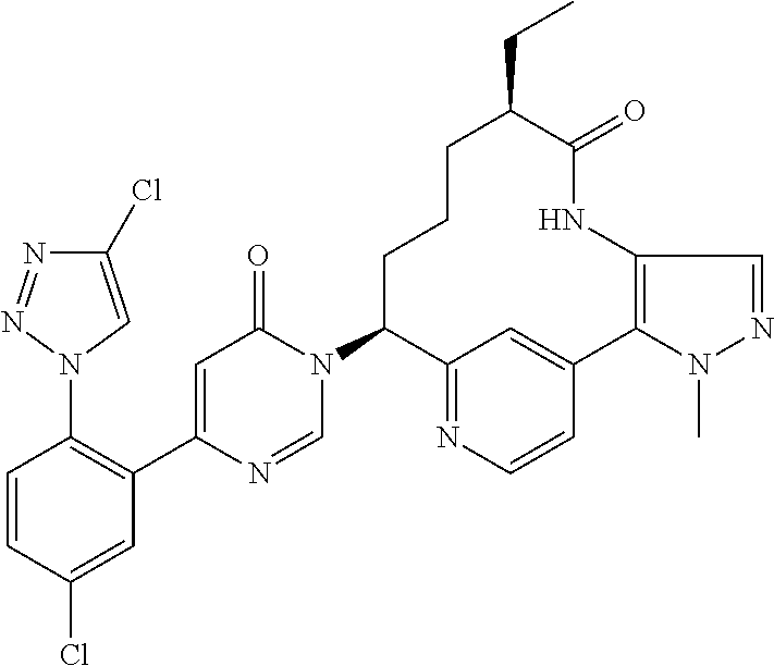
N1=NN(C2=C(C3=CC(=O)N(C4C5=NC=CC(=C5)C5=C(NC(=O)C(CC)CCC4)C=NN5C)C=N3)C=C(Cl)C=C2)C=C1Cl
